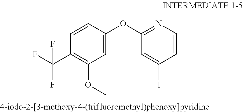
COC1=C(C(F)(F)F)C=CC(OC2=NC=CC(I)=C2)=C1
